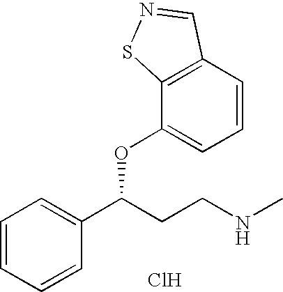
C1=CC=CC(C(CCNC)OC2=CC=CC3=C2SN=C3)=C1.Cl
